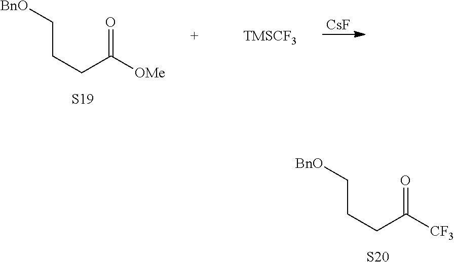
C(CC([OMe])=O)C[BnO].[S19].[TMSCF3].[CsF].C(CC([CF3])=O)C[BnO].[S20]
